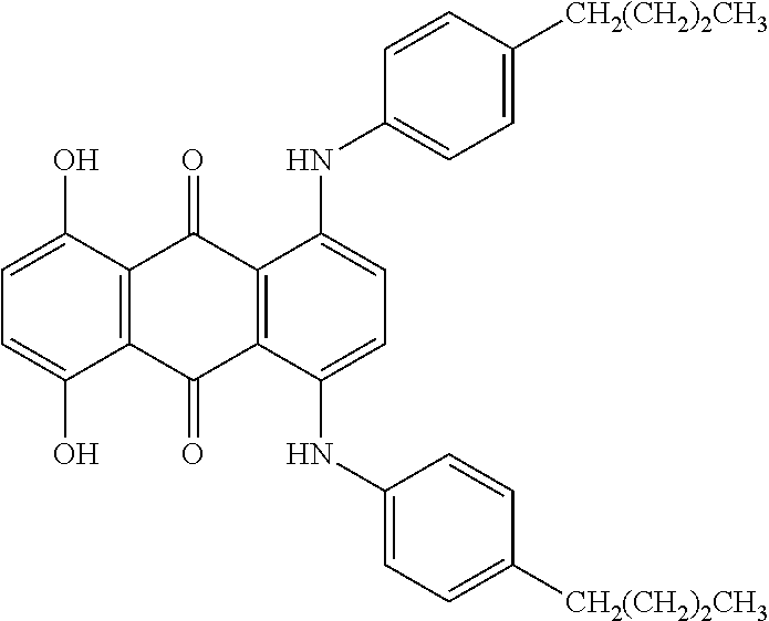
C12=C(C(NC3=CC=C([CH2(CH2)2CH3])C=C3)=CC=C1NC1=CC=C([CH2(CH2)2CH3])C=C1)C(=O)C1=C(C2=O)C(O)=CC=C1O
